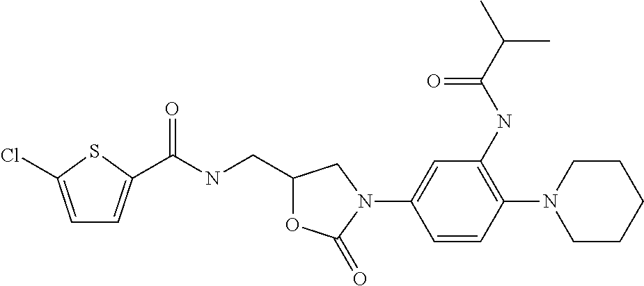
C1=C(Cl)SC(C(NCC2OC(=O)N(C3=CC(NC(C(C)C)=O)=C(N4CCCCC4)C=C3)C2)=O)=C1
